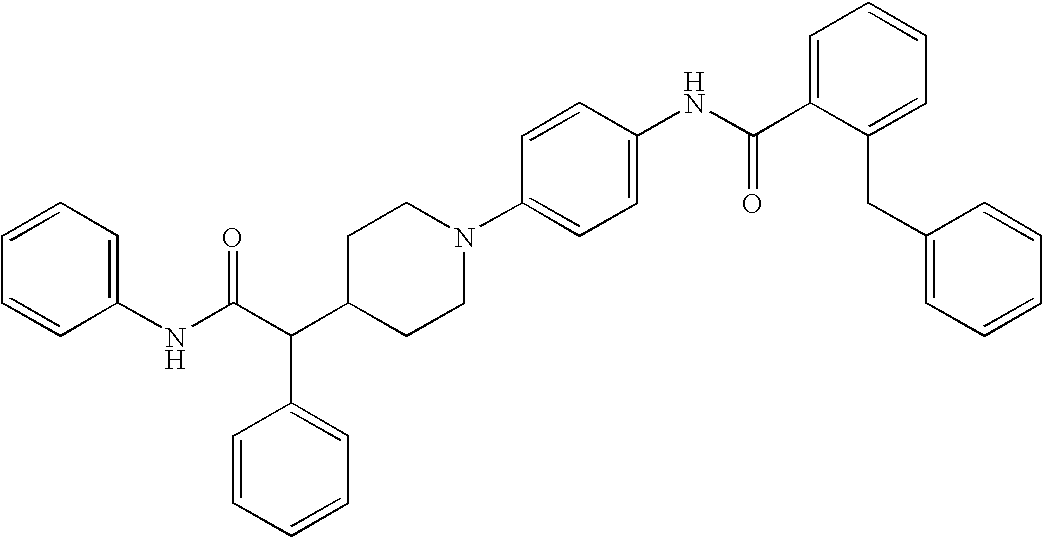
C1=CC=CC=C1NC(C(C1CCN(C2=CC=C(NC(C3=CC=CC=C3CC3=CC=CC=C3)=O)C=C2)CC1)C1=CC=CC=C1)=O
